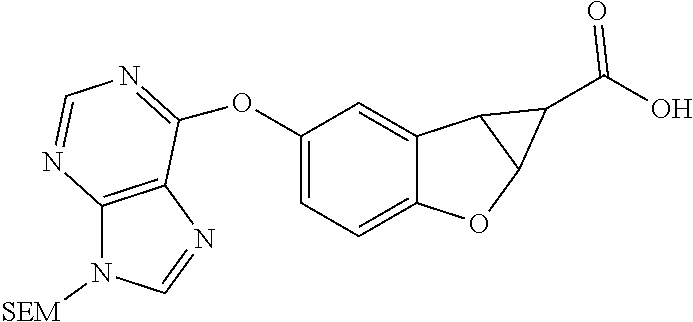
O(C1=CC=C2C(=C1)C1C(O2)C1C(O)=O)C1=NC=NC2=C1N=CN2[SEM]
